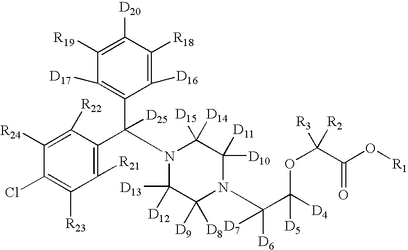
C1([R24])=C([R22])C(C(C2=C([D17])C([R19])=C([D20])C([R18])=C2[D16])([D25])N2C([D13])([D12])C([D9])([D8])N(C(C([D4])(OC([R2])([R3])C(O[R1])=O)[D5])([D6])[D7])C([D10])([D11])C2([D15])[D14])=C([R21])C([R23])=C1Cl
